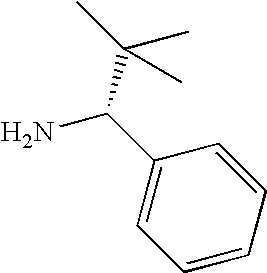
C1=CC=CC(C(N)C(C)(C)C)=C1
